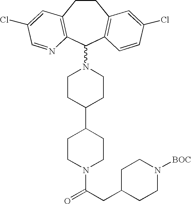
C1CC(C2CCN(C(CC3CCN([BOC])CC3)=O)CC2)CCN1C1C2=C(CCC3=C1C=CC(Cl)=C3)C=C(Cl)C=N2
